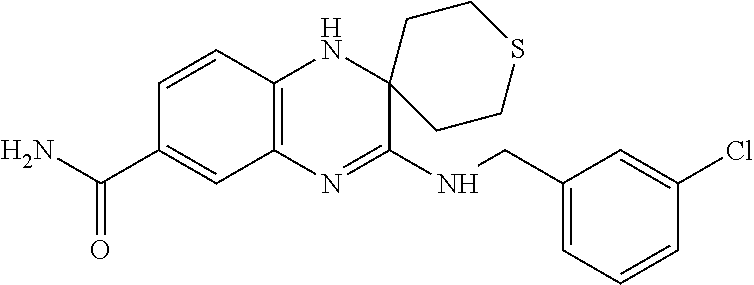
C12=C(N=C(NCC3=CC=CC(Cl)=C3)C3(N1)CCSCC3)C=C(C(N)=O)C=C2
